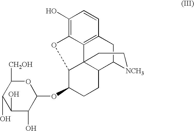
C1(O)C(O)C(OC2C3C45C6=C(C=CC(O)=C6O3)CC(C4CC2)[NCH3]CC5)OC([CH2OH])C1O
